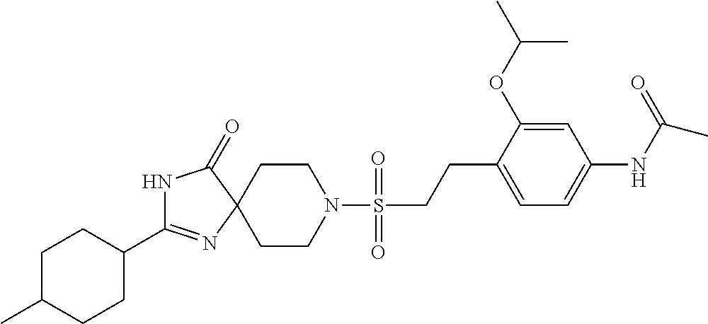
N1C(C2CCC(C)CC2)=NC2(C1=O)CCN(S(CCC1=CC=C(NC(C)=O)C=C1OC(C)C)(=O)=O)CC2
